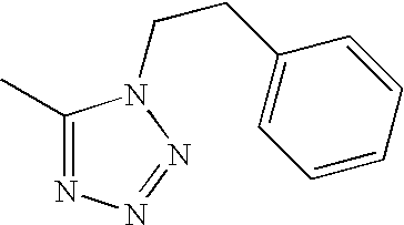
C1(C)=NN=NN1CCC1=CC=CC=C1
